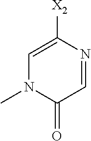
C1=NC([X2])=CN(C)C1=O
